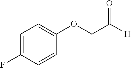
C1=CC(F)=CC=C1OCC([H])=O
